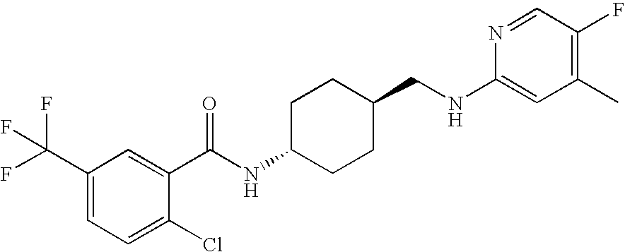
C1(C(F)(F)F)=CC=C(Cl)C(C(NC2CCC(CNC3=CC(C)=C(F)C=N3)CC2)=O)=C1
